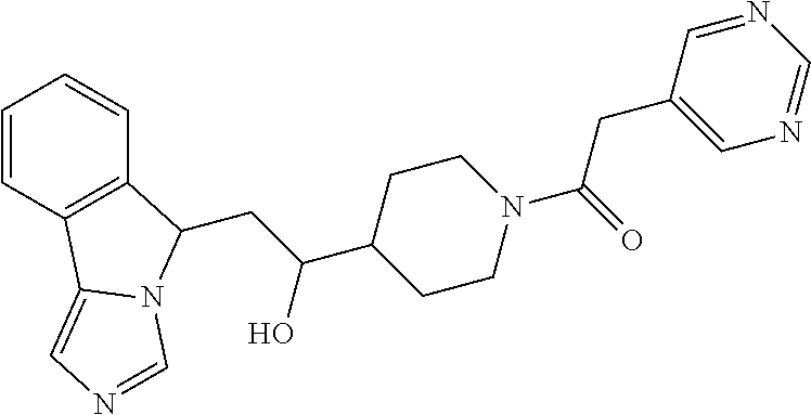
C1=CC2=C(C=C1)C(CC(C1CCN(C(=O)CC3=CN=CN=C3)CC1)O)N1C2=CN=C1
